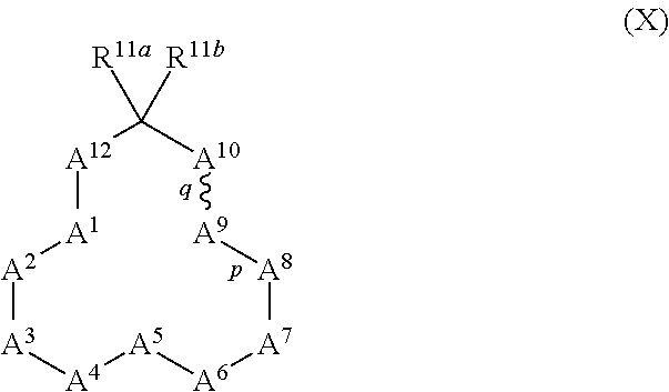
[A12]1[A1][A2][A3][A4][A5][A6][A7][A8][A9][A10]C1([R11a])[R11b]
